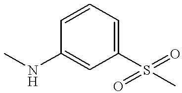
C1(S(=O)(=O)C)=CC=CC(NC)=C1
